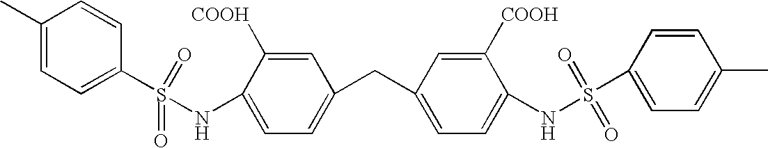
N(C1=CC=C(CC2=CC=C(NS(C3=CC=C(C)C=C3)(=O)=O)C([COOH])=C2)C=C1[COOH])S(C1=CC=C(C)C=C1)(=O)=O
